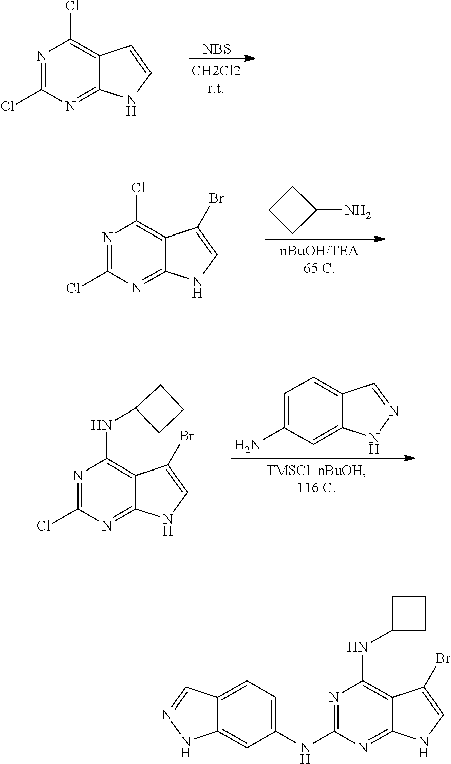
[NBS].N1=C(Cl)N=C2C(=C1Cl)C=CN2.C1CCC1N.N1=C(Cl)N=C2C(=C1Cl)C(Br)=CN2.C1(N)=CC=C2C(=C1)NN=C2.N1=C(Cl)N=C2C(=C1NC1CCC1)C(Br)=CN2.C1(NC2=NC(NC3CCC3)=C3C(=N2)NC=C3Br)=CC=C2C(=C1)NN=C2
